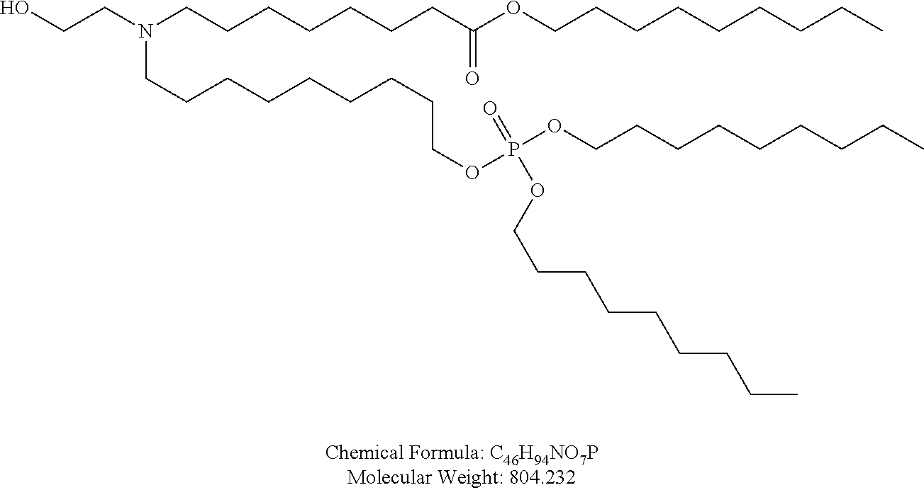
OCCN(CCCCCCCC(OCCCCCCCCC)=O)CCCCCCCCCOP(OCCCCCCCCC)(=O)OCCCCCCCCC
